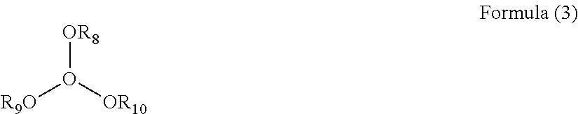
[R9O]O([OR10])[OR8]
